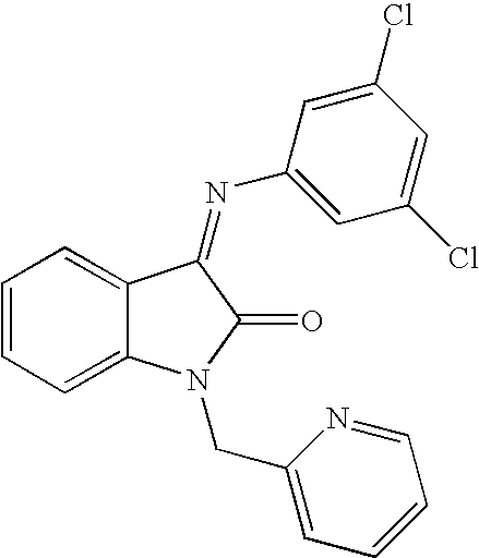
C1=CC=C2C(=C1)C(=NC1=CC(Cl)=CC(Cl)=C1)C(=O)N2CC1=CC=CC=N1
